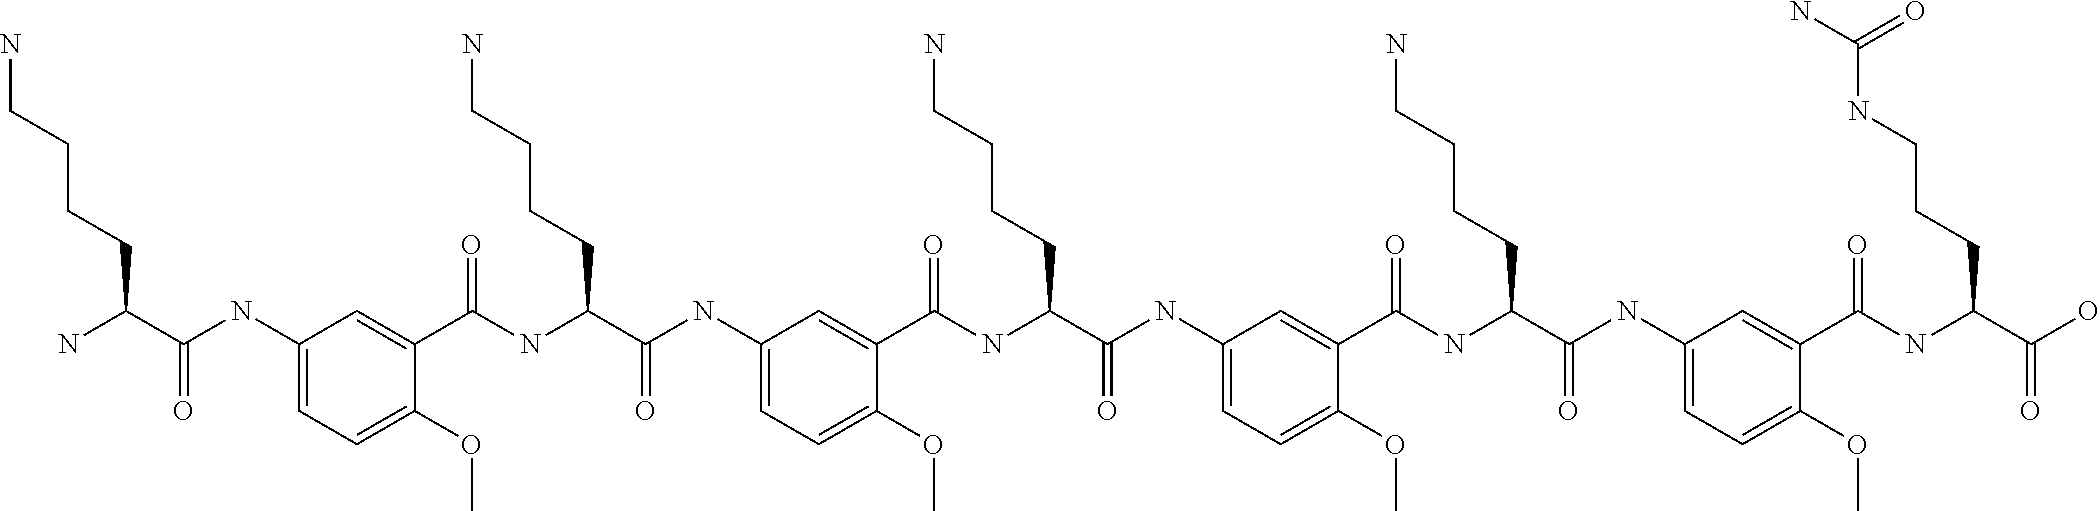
C1(NC(C(N)CCCCN)=O)=CC=C(OC)C(C(NC(C(NC2=CC=C(OC)C(C(NC(C(NC3=CC=C(OC)C(C(NC(C(NC4=CC=C(OC)C(C(NC(C(O)=O)CCCNC(N)=O)=O)=C4)=O)CCCCN)=O)=C3)=O)CCCCN)=O)=C2)=O)CCCCN)=O)=C1
